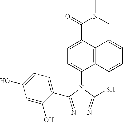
C1=C(C(=O)N(C)C)C2=C(C(N3C(S)=NN=C3C3=CC=C(O)C=C3O)=C1)C=CC=C2
